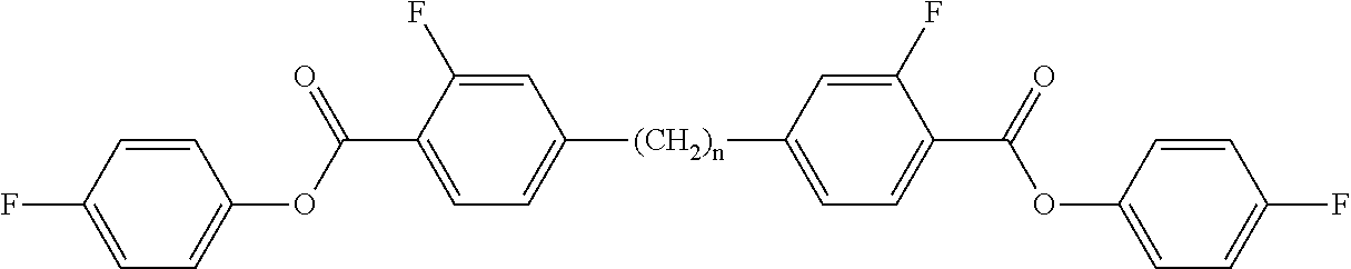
C1=C(F)C(C(=O)OC2=CC=C(F)C=C2)=CC=C1[(CH2)n]C1=CC=C(C(OC2=CC=C(F)C=C2)=O)C(F)=C1
